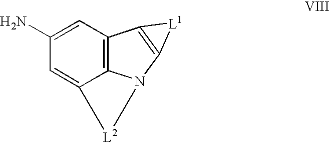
C1(N)=CC2=C3C(=C1)[L2]N3C1=C2[L1]1
